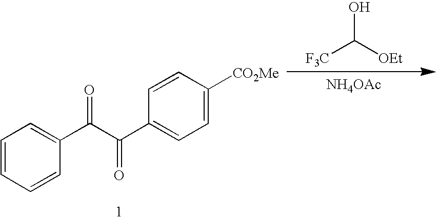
C1=CC=CC(C(C(C2=CC=C([CO2Me])C=C2)=O)=O)=C1.[F3C]C([OEt])O.[NH4OAc]
